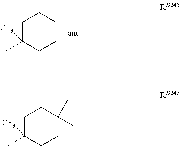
C1C([CF3])(C)CCCC1.C1C([CF3])(C)CCC(C)(C)C1
